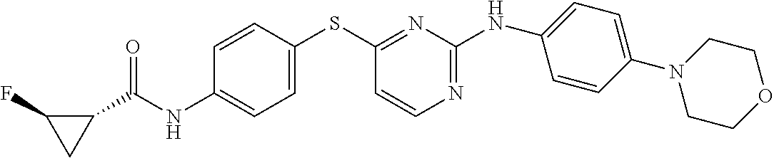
C1=CC(SC2=NC(NC3=CC=C(N4CCOCC4)C=C3)=NC=C2)=CC=C1NC(C1C(F)C1)=O
